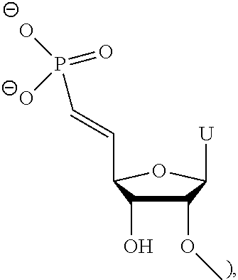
C1(OC)C(O)C(C=CP(=O)([O-])[O-])OC1[U]
